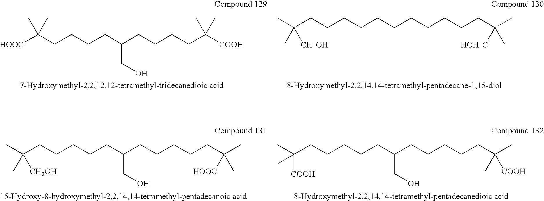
[HOOC]C(CCCCC(CCCCC([COOH])(C)C)CO)(C)C.CC(CCCCCCCCCCCC(C)(C)C)(C)C.O.[HOH].CC(CCCCCC(CCCCCC(C)([HOOC])C)CO)(C)[CH2OH].CC(CCCCCC(CCCCCC(C)(C)[COOH])CO)(C)[COOH]
